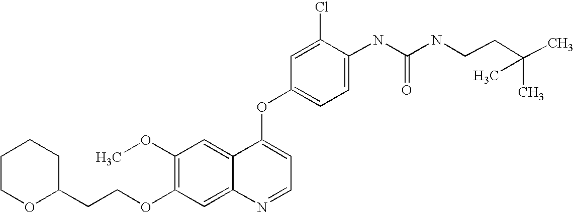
C1(Cl)=CC(OC2=CC=NC3=CC(OCCC4CCCCO4)=C(OC)C=C23)=CC=C1NC(=O)NCCC(C)(C)C
